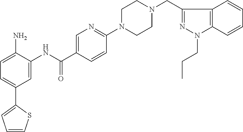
C1(N2CCN(CC3=NN(CCC)C4=C3C=CC=C4)CC2)=NC=C(C(NC2=CC(C3=CC=CS3)=CC=C2N)=O)C=C1
